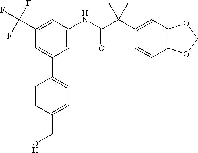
C1=C(NC(C2(C3=CC4=C(C=C3)OCO4)CC2)=O)C=C(C(F)(F)F)C=C1C1=CC=C(CO)C=C1
